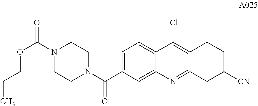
C1=C(C(N2CCN(C(=O)OCCC)CC2)=O)C=C2C(=C1)C(Cl)=C1C(=N2)CC([CN])CC1
